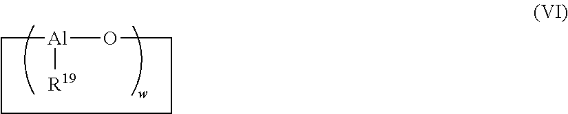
C1[Al]([R19])OCCC1
